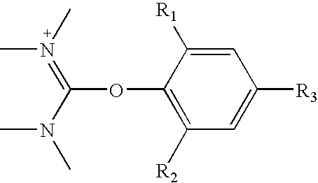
C1=C([R1])C(OC(=N(C)C)N(C)C)=C([R2])C=C1[R3]
